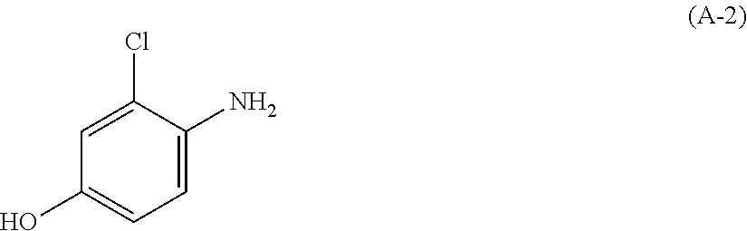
C1(Cl)=CC(O)=CC=C1N
